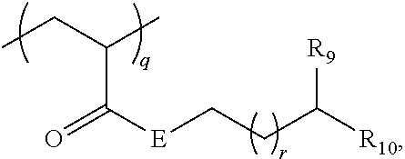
O=C([E]CCC([R10])[R9])C(C)CC
